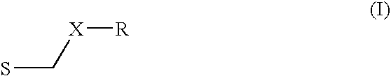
[R][X]CS
